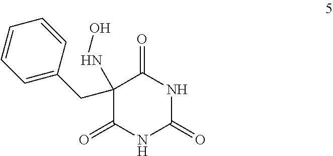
C1(CC2=CC=CC=C2)(NO)C(=O)NC(=O)NC1=O
